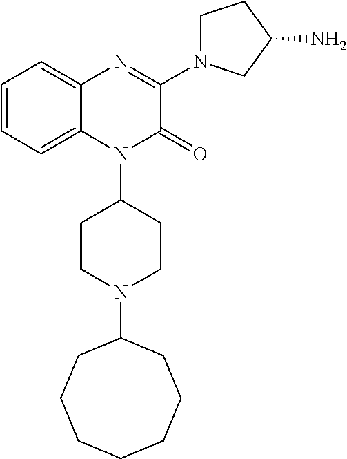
C1=CC=C2C(=C1)N=C(N1CCC(N)C1)C(=O)N2C1CCN(C2CCCCCCC2)CC1
